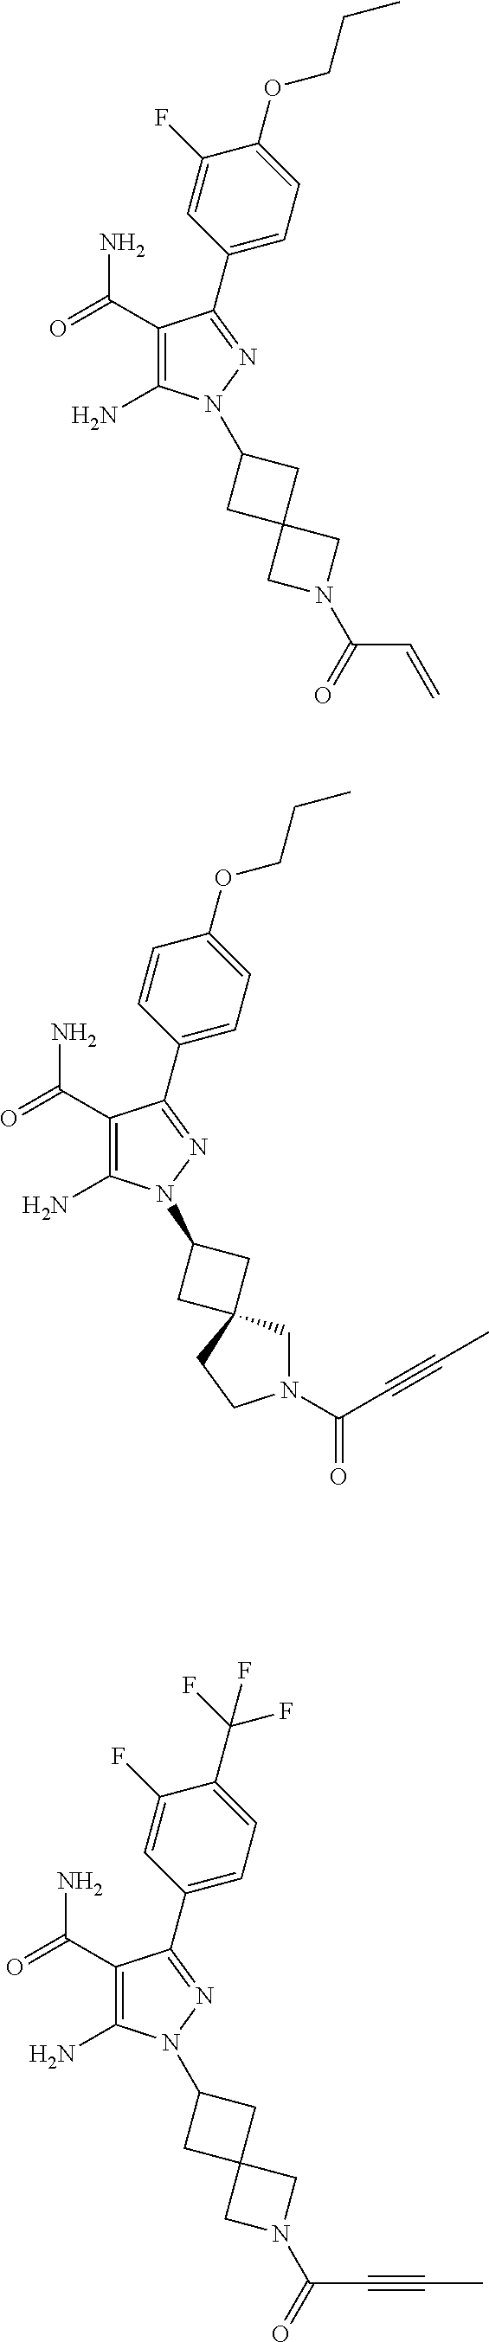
C1=C(F)C(OCCC)=CC=C1C1=NN(C2CC3(C2)CN(C(C=C)=O)C3)C(N)=C1C(=O)N.C1=CC(OCCC)=CC=C1C1=NN(C2CC3(C2)CN(C(C#CC)=O)CC3)C(N)=C1C(=O)N.C1=C(F)C(C(F)(F)F)=CC=C1C1=NN(C2CC3(C2)CN(C(C#CC)=O)C3)C(N)=C1C(=O)N
